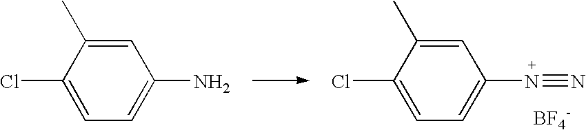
C1=C(C)C(Cl)=CC=C1N#N.[BF4-].C1=C(C)C(Cl)=CC=C1N
